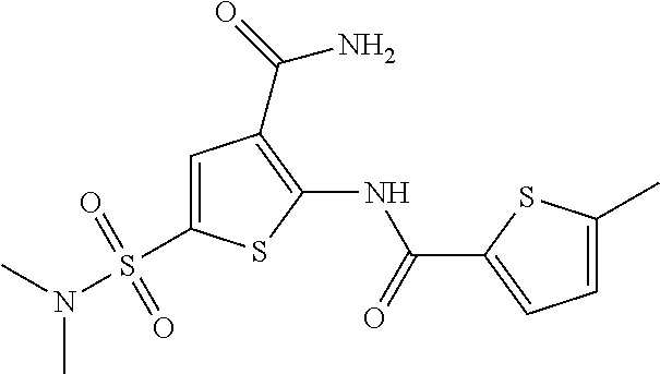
C1=C(S(N(C)C)(=O)=O)SC(NC(=O)C2=CC=C(C)S2)=C1C(=O)N
